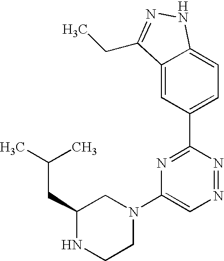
C1=C2C(=CC(C3=NC(N4CC(CC(C)C)NCC4)=CN=N3)=C1)C(CC)=NN2
